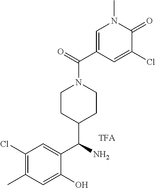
C1(Cl)=C(C)C=C(O)C(C(N)C2CCN(C(=O)C3=CN(C)C(=O)C(Cl)=C3)CC2)=C1
